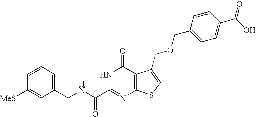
C1(CNC(C2=NC3=C(C(=O)N2)C(COCC2=CC=C(C(O)=O)C=C2)=CS3)=O)=CC=CC([MeS])=C1
